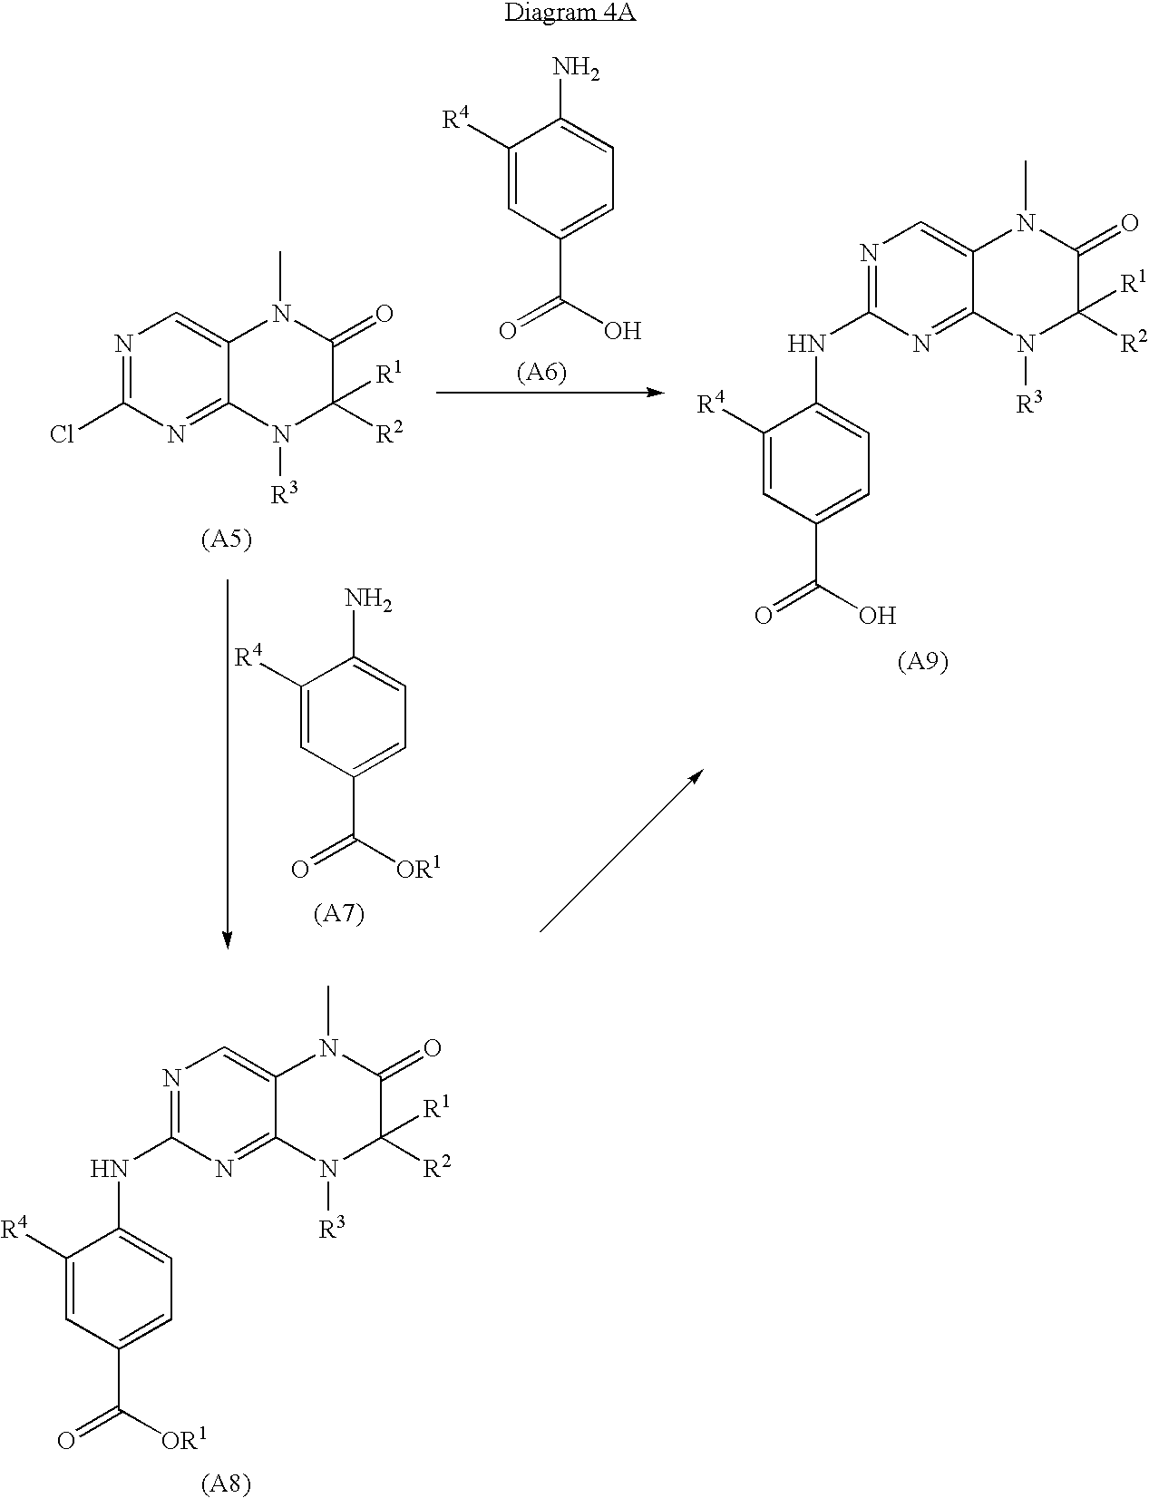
N1=C(Cl)N=C2C(=C1)N(C)C(=O)C([R1])([R2])N2[R3].N1=C(NC2=CC=C(C(O)=O)C=C2[R4])N=C2C(=C1)N(C)C(=O)C([R1])([R2])N2[R3].C1([R4])=CC(C(O)=O)=CC=C1N.C1([R4])=CC(C([OR1])=O)=CC=C1N.N1=C(NC2=CC=C(C([OR1])=O)C=C2[R4])N=C2C(=C1)N(C)C(=O)C([R1])([R2])N2[R3]
